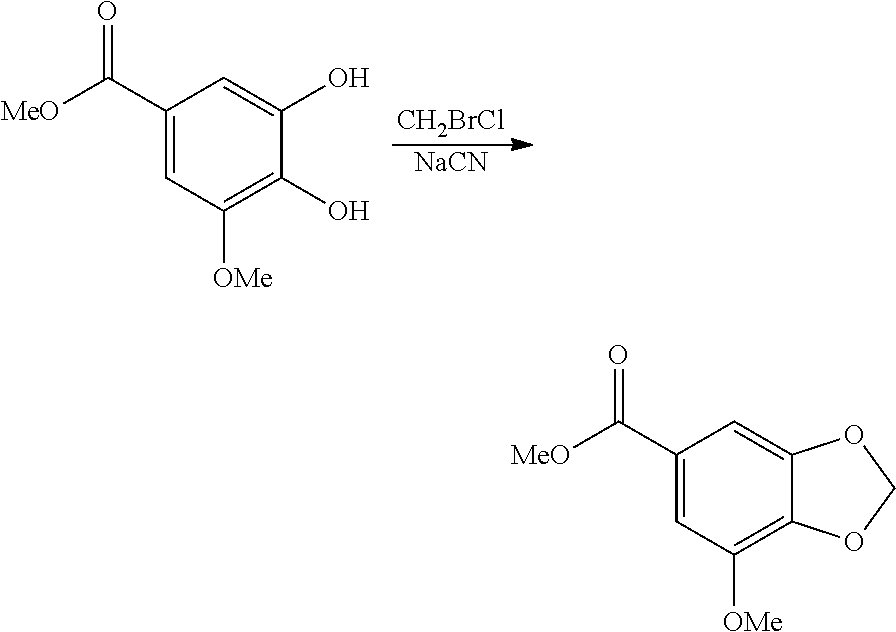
[MeO]C(C1=CC([OMe])=C2C(=C1)OCO2)=O.[MeO]C(C1=CC([OMe])=C(O)C(O)=C1)=O.[CH2BrCl].[NaCN]
